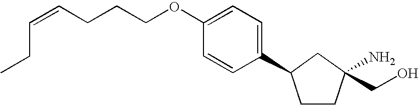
C1CC(N)(CO)CC1C1=CC=C(OCCCC=CCC)C=C1
